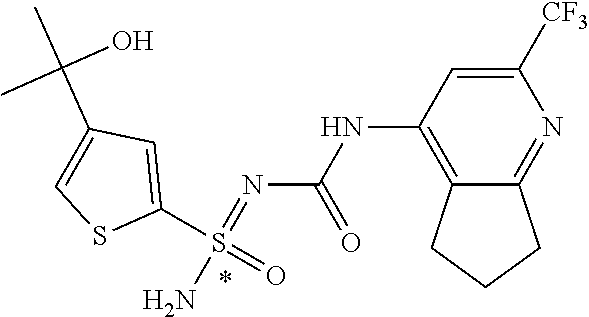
C1(NC(N=S(N)(C2=CC(C(C)(O)C)=CS2)=O)=O)=C2CCCC2=NC([CF3])=C1
